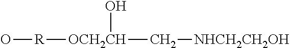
O[R][OCH2CH](O)C[NHCH2CH2OH]
